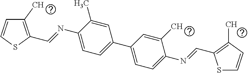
C1=CSC(C=NC2=CC=C(C3=CC=C(N=CC4=C(C)C=CS4)C(C)=C3)C=C2C)=C1C
